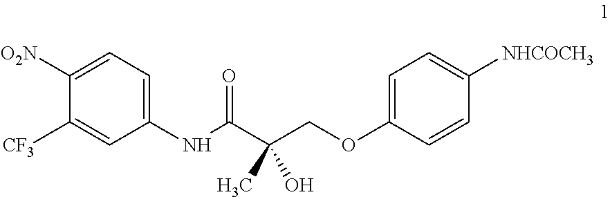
C1=C(OCC(C(NC2=CC=C([O2N])C([CF3])=C2)=O)(O)C)C=CC([NHCOCH3])=C1
